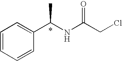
CC(NC(CCl)=O)C1=CC=CC=C1
